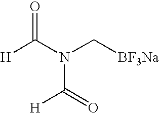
[H]C(N(C[BF3Na])C([H])=O)=O
